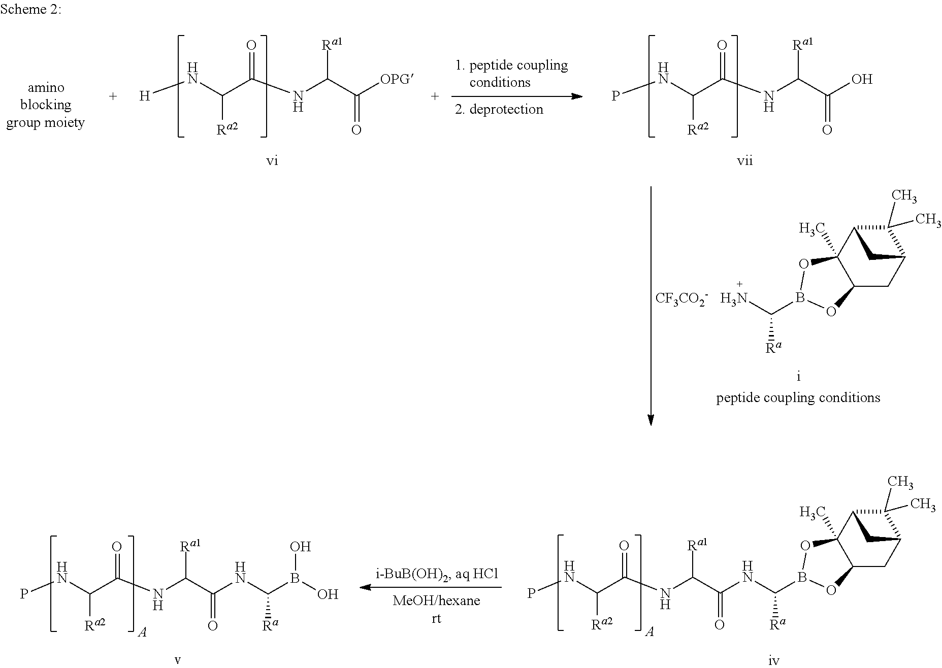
C12CC3C(C)(C)C(C1(C)OB(C([Ra])NC(C(NC(C(NP)[Ra2])=O)[Ra1])=O)O2)C3.B(C([Ra])NC(C(NC(C(NP)[Ra2])=O)[Ra1])=O)(O)O.[iv].[H]NC(C(NC(C([OPG])=O)[Ra1])=O)[Ra2].PNC(C(NC(C(O)=O)[Ra1])=O)[Ra2].C12CC3C(C)(C)C(C1(C)OB(C(N)[Ra])O2)C3.[CF3CO2-]
